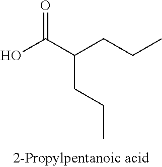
O=C(O)C(CCC)CCC
